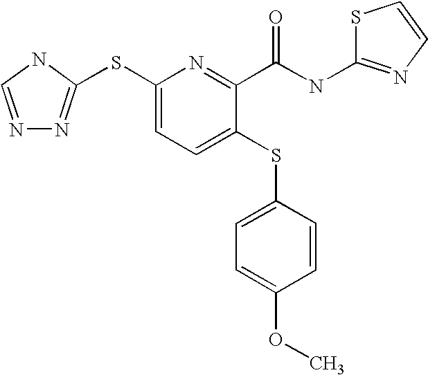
C1(SC2=NN=CN2)=CC=C(SC2=CC=C(OC)C=C2)C(C(NC2=NC=CS2)=O)=N1
